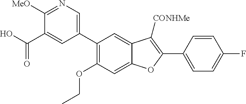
C12=CC(C3=CN=C([MeO])C(C(O)=O)=C3)=C(OCC)C=C1OC(C1=CC=C(F)C=C1)=C2[CONHMe]
